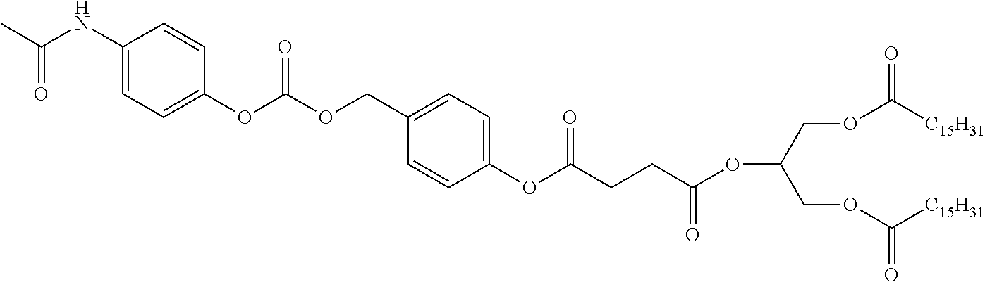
C1(NC(C)=O)=CC=C(OC(OCC2=CC=C(OC(CCC(OC(COC(=O)[C15H31])COC(=O)[C15H31])=O)=O)C=C2)=O)C=C1
